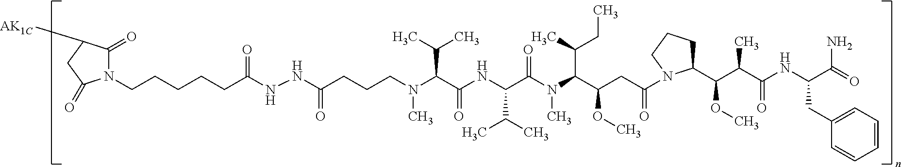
N(C(C(NC(C(C)C)C(N(C)C(C(C)CC)C(CC(=O)N1C(C(C(C(=O)NC(CC2=CC=CC=C2)C(=O)N)C)OC)CCC1)OC)=O)=O)C(C)C)(C)CCCC(NNC(CCCCCN1C(=O)C([AK1C])CC1=O)=O)=O
